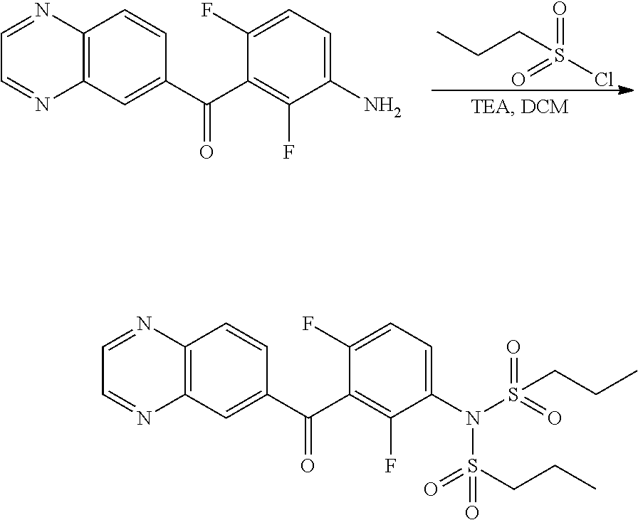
CCCS(=O)(=O)Cl.C12=C(C=C(C(=O)C3=C(F)C(N)=CC=C3F)C=C1)N=CC=N2.C12=C(C=C(C(=O)C3=C(F)C(N(S(=O)(=O)CCC)S(=O)(=O)CCC)=CC=C3F)C=C1)N=CC=N2
